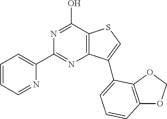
C1(C2=NC3=C(C(O)=N2)SC=C3C2=CC=CC3=C2OCO3)=CC=CC=N1
